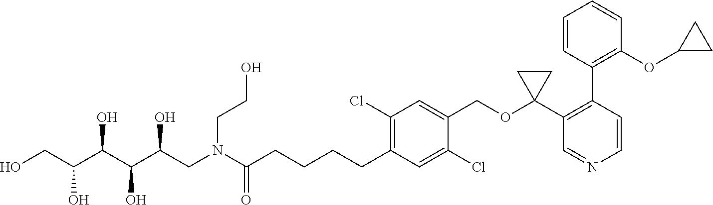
C1=CC(C2=C(C3(OCC4=CC(Cl)=C(CCCCC(N(CCO)CC(O)C(O)C(O)C(O)CO)=O)C=C4Cl)CC3)C=NC=C2)=C(OC2CC2)C=C1
